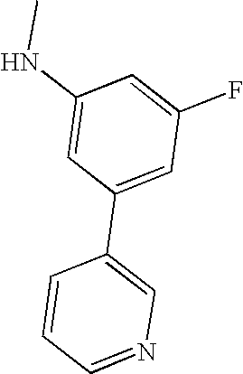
C1(NC)=CC(C2=CN=CC=C2)=CC(F)=C1
